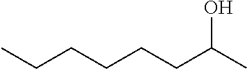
CCCCCCC(C)O
